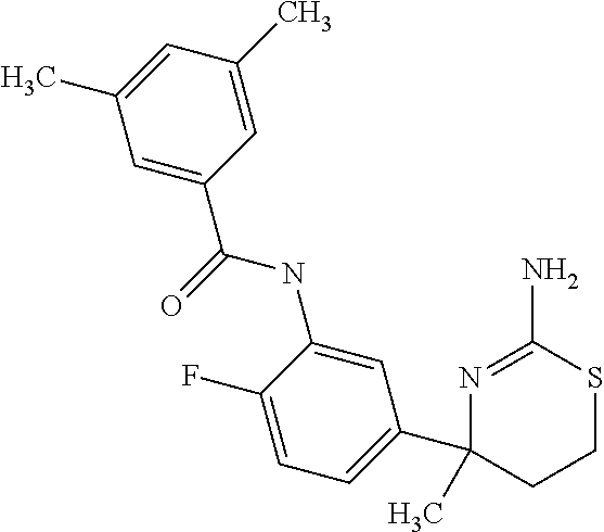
C1=C(C)C=C(C(=O)NC2=CC(C3(C)CCSC(N)=N3)=CC=C2F)C=C1C
